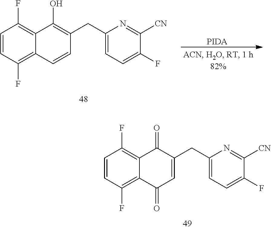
C1=CC(F)=C2C(=C1F)C(=O)C(CC1=CC=C(F)C([CN])=N1)=CC2=O.C1=CC(F)=C2C(=C1F)C(O)=C(CC1=CC=C(F)C([CN])=N1)C=C2.[PIDA]
